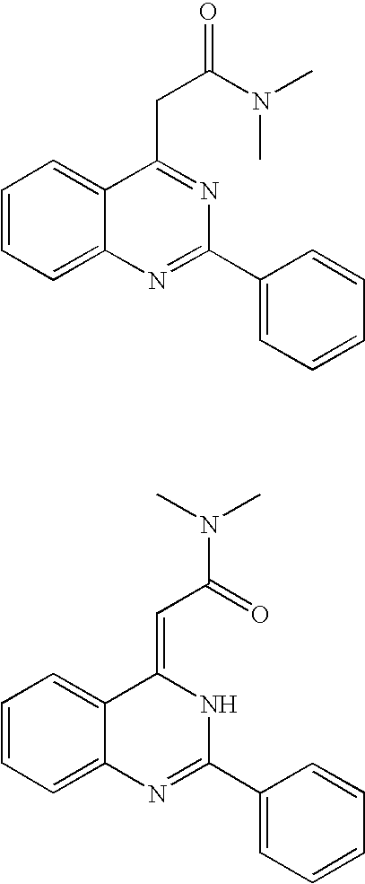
C1=CC=C2C(=C1)C(CC(N(C)C)=O)=NC(C1=CC=CC=C1)=N2.C1=CC=C2C(=C1)C(=CC(=O)N(C)C)NC(C1=CC=CC=C1)=N2
